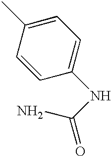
C1=CC(C)=CC=C1NC(N)=O
